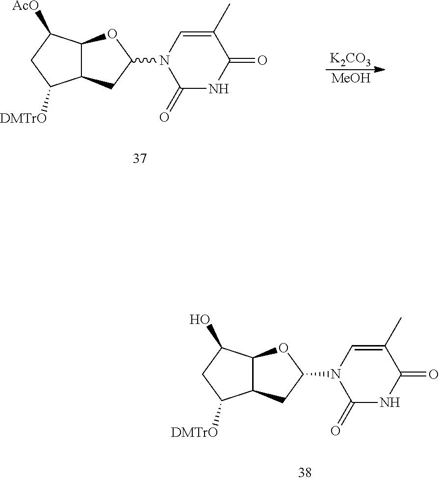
C12C(CC(N3C(=O)NC(=O)C(C)=C3)O1)C([DMTrO])CC2O.C12C(CC(N3C(=O)NC(=O)C(C)=C3)O1)C([DMTrO])CC2[AcO].[K2CO3].[MeOH]
